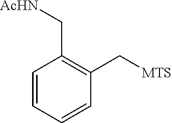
C1=CC=CC(C[MTS])=C1C[AcHN]
